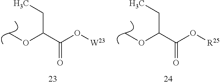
COC(C(O[W23])=O)CC.COC(C(O[R25])=O)CC
